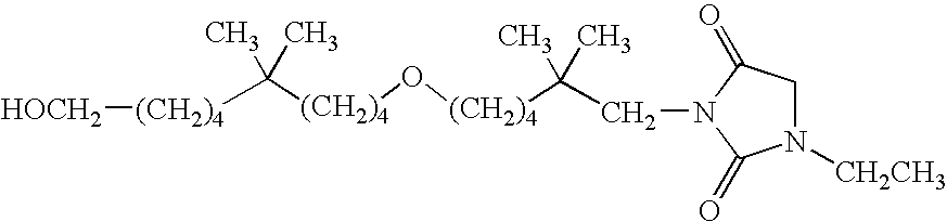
C([(CH2)4]O[(CH2)4]C(C)(C)CN1C(=O)CN([CH2CH3])C1=O)(C)(C)[(CH2)4][HOCH2]
